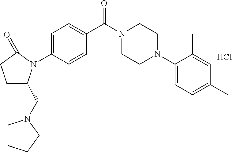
C1=C(N2C(CN3CCCC3)CCC2=O)C=CC(C(N2CCN(C3=CC=C(C)C=C3C)CC2)=O)=C1.Cl
